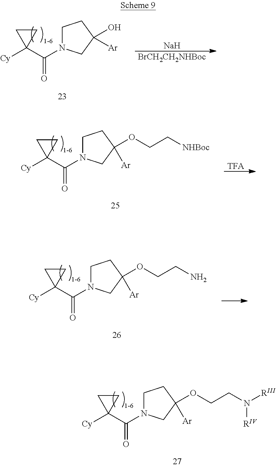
[Cy]C1(C(=O)N2CCC(OCCN([RIII])[RIV])([Ar])C2)CC1.[Cy]C1(C(=O)N2CCC(O)([Ar])C2)CC1.[BrCH2CH2NHBoc].[Na].[Cy]C1(C(=O)N2CCC(OCC[NHBoc])([Ar])C2)CC1.[TFA].[Cy]C1(C(=O)N2CCC(OCCN)([Ar])C2)CC1
